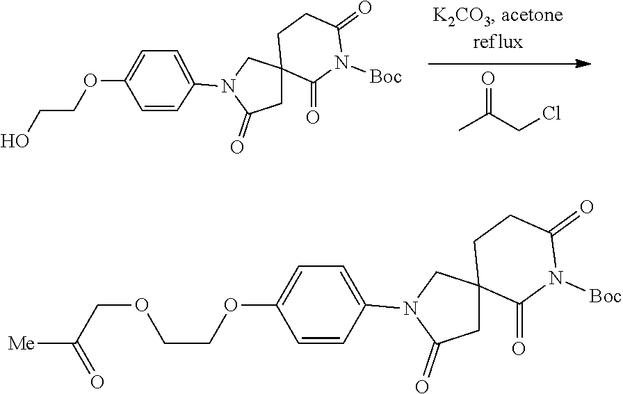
C1=CC(N2C(=O)CC3(C2)C(=O)N([Boc])C(=O)CC3)=CC=C1OCCO.CC(CCl)=O.C1=CC(N2C(=O)CC3(C2)C(=O)N([Boc])C(=O)CC3)=CC=C1OCCOCC(=O)[Me]
